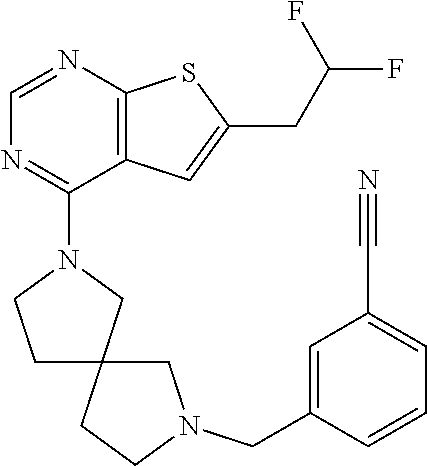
C1=NC2=C(C(N3CCC4(C3)CCN(CC3=CC(C#N)=CC=C3)C4)=N1)C=C(CC(F)F)S2
